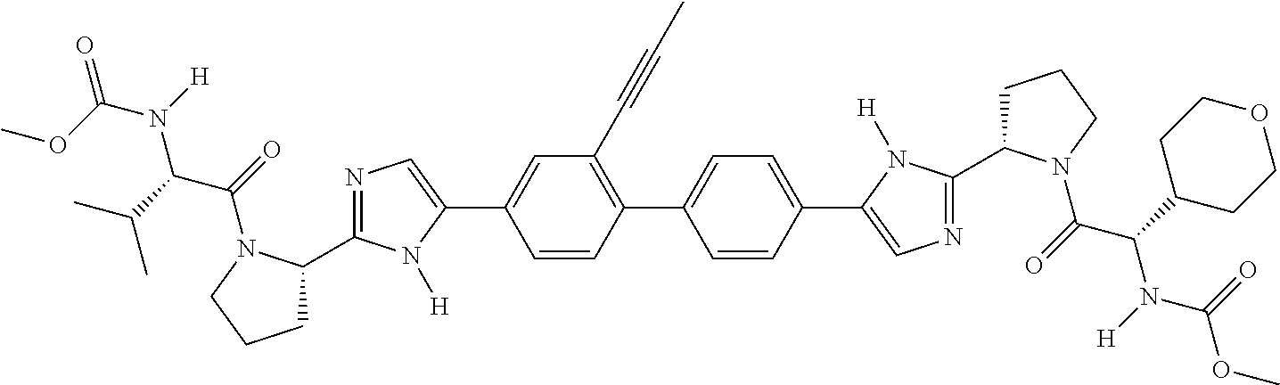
C1=CC(C2=CN=C(C3CCCN3C(C(N(C(OC)=O)[H])C3CCOCC3)=O)N2[H])=CC=C1C1=C(C#CC)C=C(C2=CN=C(C3CCCN3C(C(N(C(=O)OC)[H])C(C)C)=O)N2[H])C=C1
